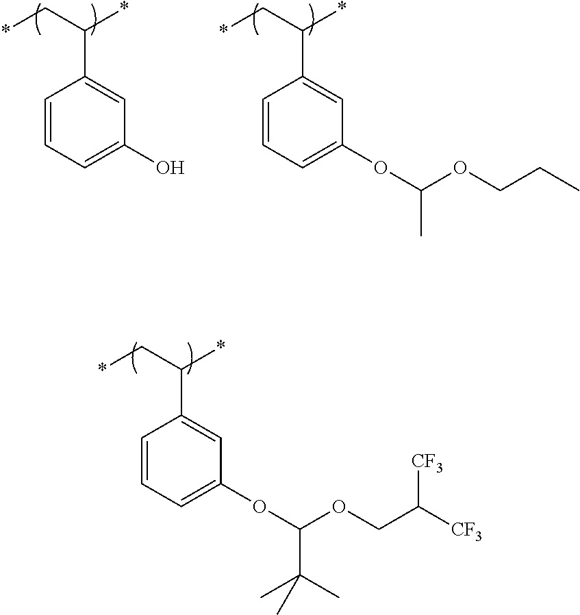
*CC(*)C1=CC(OC(C(C)(C)C)OCC([CF3])[CF3])=CC=C1.*CC(*)C1=CC(O)=CC=C1.*CC(*)C1=CC(OC(C)OCCC)=CC=C1
